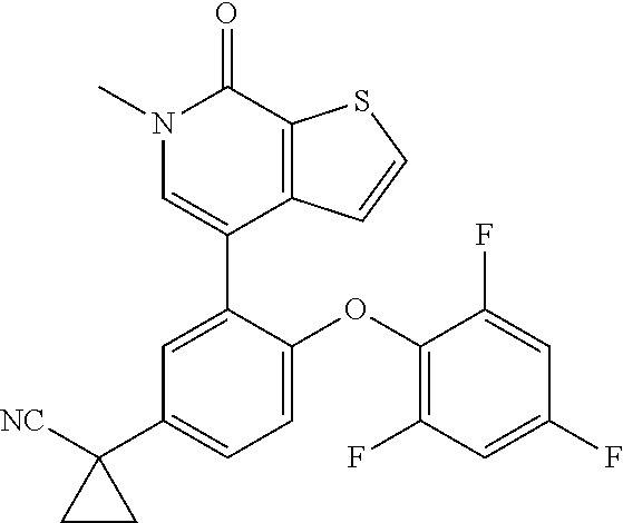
S1C=CC2=C1C(=O)N(C)C=C2C1=CC(C2([NC])CC2)=CC=C1OC1=C(F)C=C(F)C=C1F
